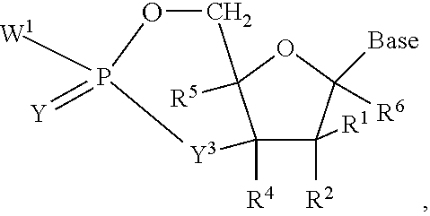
C12([R4])C([R2])([R1])C([Base])([R6])OC1([R5])COP(=[Y])([W1])[Y3]2
